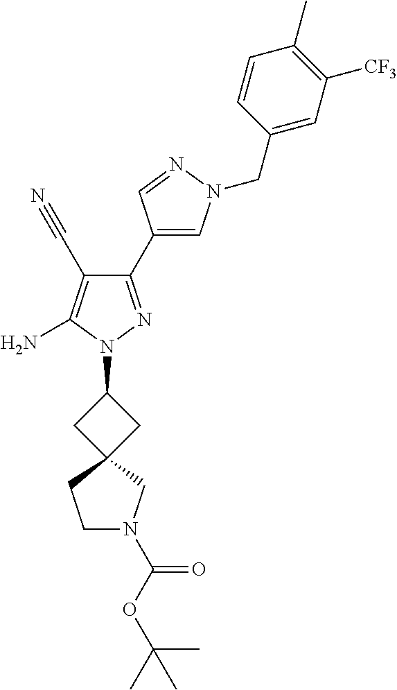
C1(C2=CN(CC3=CC([CF3])=C(C)C=C3)N=C2)=NN(C2CC3(C2)CN(C(OC(C)(C)C)=O)CC3)C(N)=C1C#N
